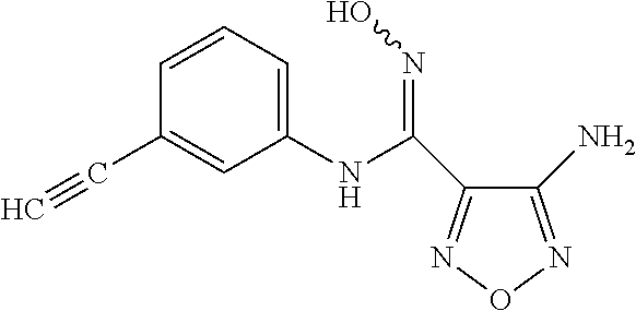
C1(NC(=NO)C2=NON=C2N)=CC=CC(C#C)=C1
